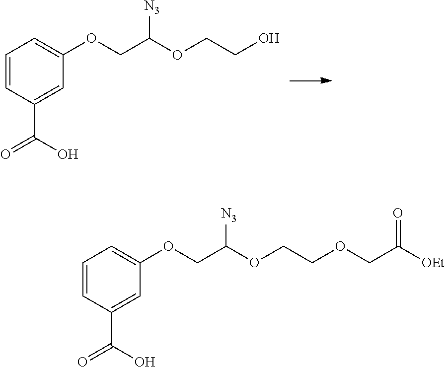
C1=CC(C(O)=O)=CC(OCC(OCCO)[N3])=C1.C1=CC(C(O)=O)=CC(OCC(OCCOCC([OEt])=O)[N3])=C1
